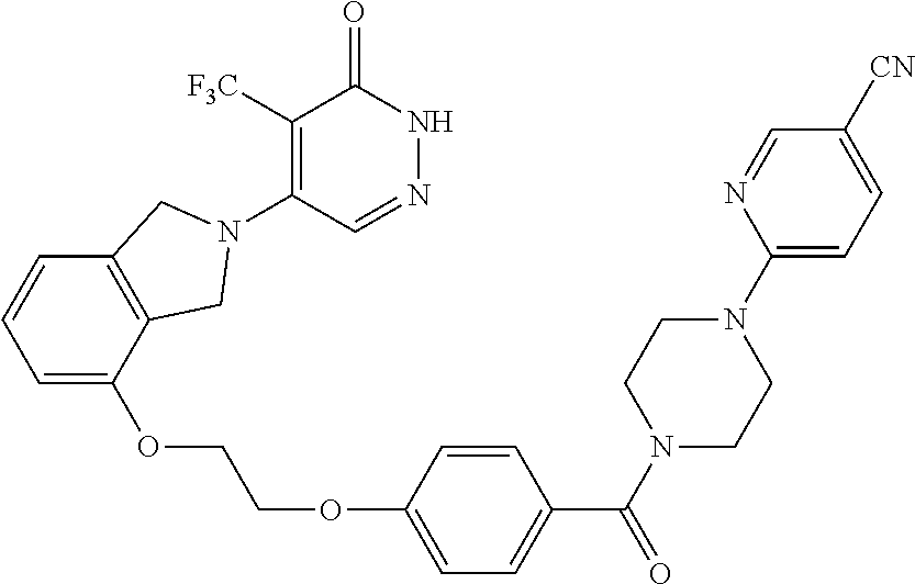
C1([F3C])=C(N2CC3=C(C2)C(OCCOC2=CC=C(C(=O)N4CCN(C5=CC=C([CN])C=N5)CC4)C=C2)=CC=C3)C=NNC1=O
